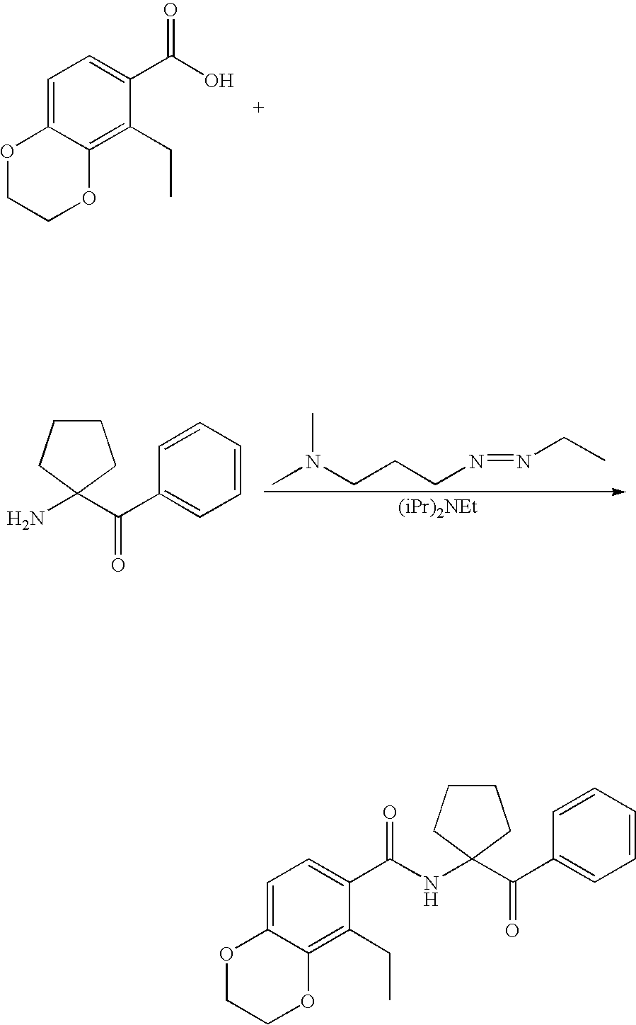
O1CCOC2=C(CC)C(C(O)=O)=CC=C12.NC1(C(C2=CC=CC=C2)=O)CCCC1.CN(CCCN=NCC)C.O1CCOC2=C(CC)C(C(=O)NC3(C(C4=CC=CC=C4)=O)CCCC3)=CC=C12
